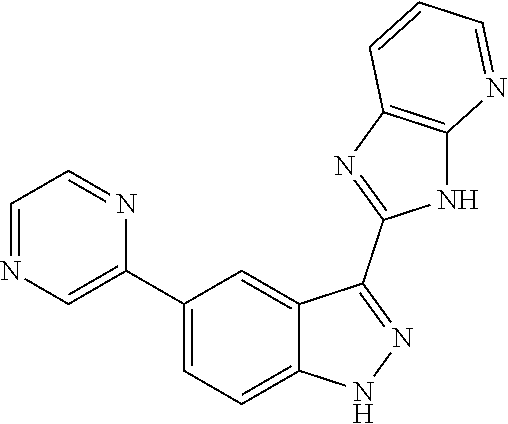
C1(C2=CC=C3C(=C2)C(C2=NC4=C(N2)N=CC=C4)=NN3)=CN=CC=N1
